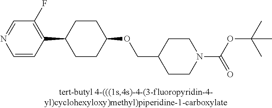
N1=CC(F)=C(C2CCC(OCC3CCN(C(=O)OC(C)(C)C)CC3)CC2)C=C1
